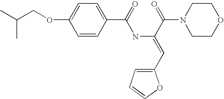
C(COC1=CC=C(C(=O)NC(=CC2=CC=CO2)C(=O)N2CCOCC2)C=C1)(C)C
